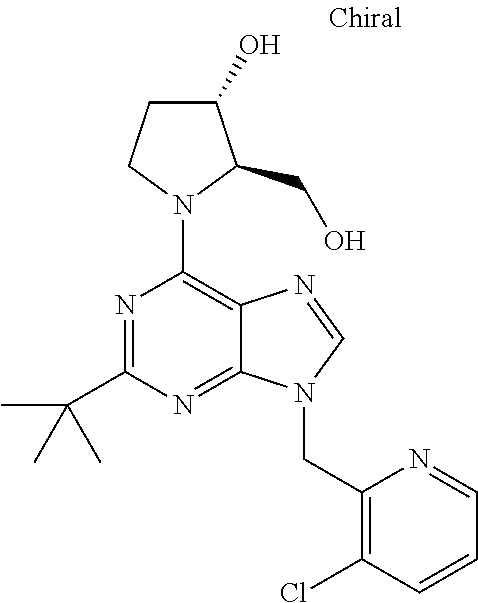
C1(O)CCN(C2=C3C(=NC(C(C)(C)C)=N2)N(CC2=C(Cl)C=CC=N2)C=N3)C1CO
